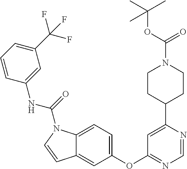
C1=NC(C2CCN(C(OC(C)(C)C)=O)CC2)=CC(OC2=CC=C3C(=C2)C=CN3C(NC2=CC(C(F)(F)F)=CC=C2)=O)=N1
